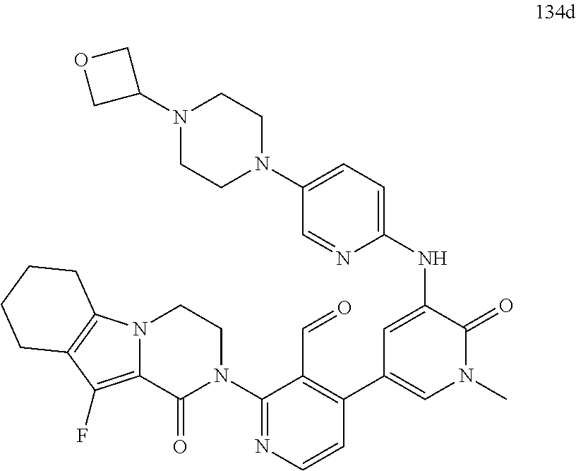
N1(C2=NC=CC(C3=CN(C)C(=O)C(NC4=CC=C(N5CCN(C6COC6)CC5)C=N4)=C3)=C2C=O)CCN2C(=C(F)C3=C2CCCC3)C1=O
